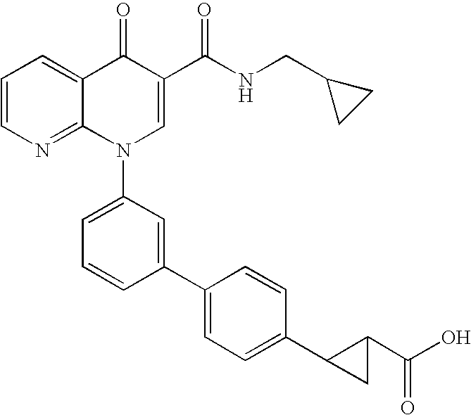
C1=CN=C2C(=C1)C(=O)C(C(NCC1CC1)=O)=CN2C1=CC=CC(C2=CC=C(C3CC3C(O)=O)C=C2)=C1
